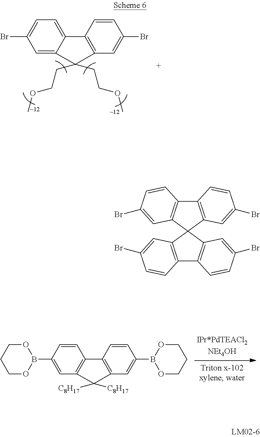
C1=C(B2OCCCO2)C=CC2=C1C([C8H17])([C8H17])C1=C2C=CC(B2OCCCO2)=C1.C12=C(C=C(Br)C=C1)C1(C3=C2C=CC(Br)=C3)C2=C(C3=C1C=C(Br)C=C3)C=CC(Br)=C2.C1=C2C(=CC=C1Br)C1=C(C=C(Br)C=C1)C2(CCOC)CCOC
